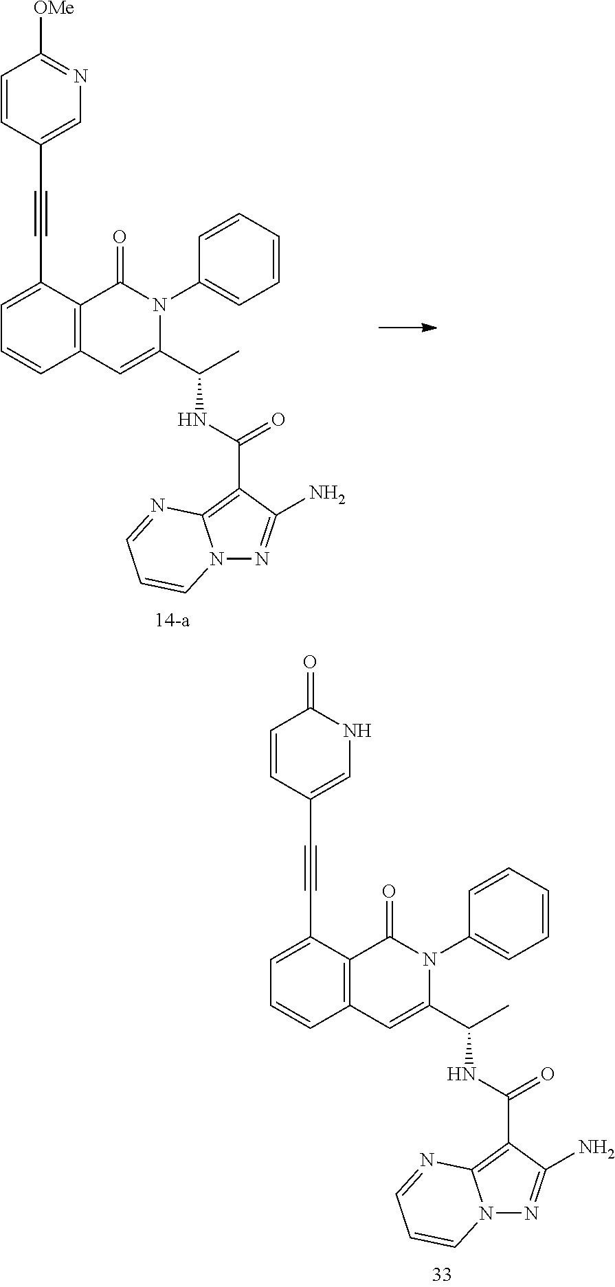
C1=CC2=C(C(=O)N(C3=CC=CC=C3)C(C(NC(C3=C4N(N=C3N)C=CC=N4)=O)C)=C2)C(C#CC2=CNC(=O)C=C2)=C1.C1=CC2=C(C(=O)N(C3=CC=CC=C3)C(C(NC(C3=C4N(N=C3N)C=CC=N4)=O)C)=C2)C(C#CC2=CN=C([OMe])C=C2)=C1
